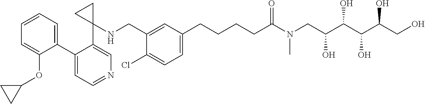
C1(C2=CC=CC=C2OC2CC2)=CC=NC=C1C1(NCC2=CC(CCCCC(N(CC(C(C(C(CO)O)O)O)O)C)=O)=CC=C2Cl)CC1
